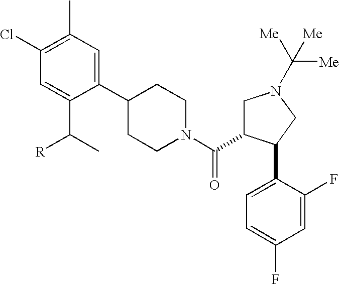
C1(C2CCN(C(C3CN(C([Me])([Me])[Me])CC3C3=CC=C(F)C=C3F)=O)CC2)=CC(C)=C(Cl)C=C1C(C)[R]
